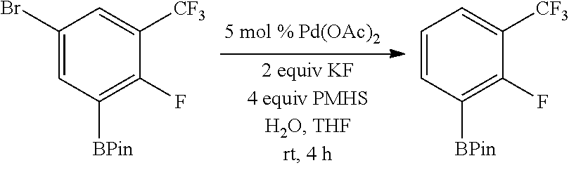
C1(Br)=CC([BPin])=C(F)C([CF3])=C1.C1=CC([BPin])=C(F)C([CF3])=C1
